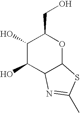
C1(O)C(O)C2C(OC1CO)SC(C)=N2
